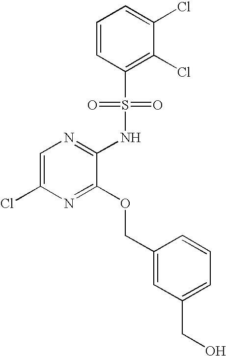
C1=C(Cl)N=C(OCC2=CC(CO)=CC=C2)C(NS(C2=C(Cl)C(Cl)=CC=C2)(=O)=O)=N1
